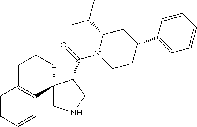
C1=CC=CC2=C1CCCC21CNCC1C(=O)N1CCC(C2=CC=CC=C2)CC1C(C)C
